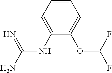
C(NC1=CC=CC=C1OC(F)F)(N)=N
